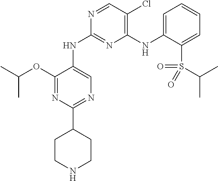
C(C)(C)OC1=NC(C2CCNCC2)=NC=C1NC1=NC(NC2=CC=CC=C2S(C(C)C)(=O)=O)=C(Cl)C=N1
